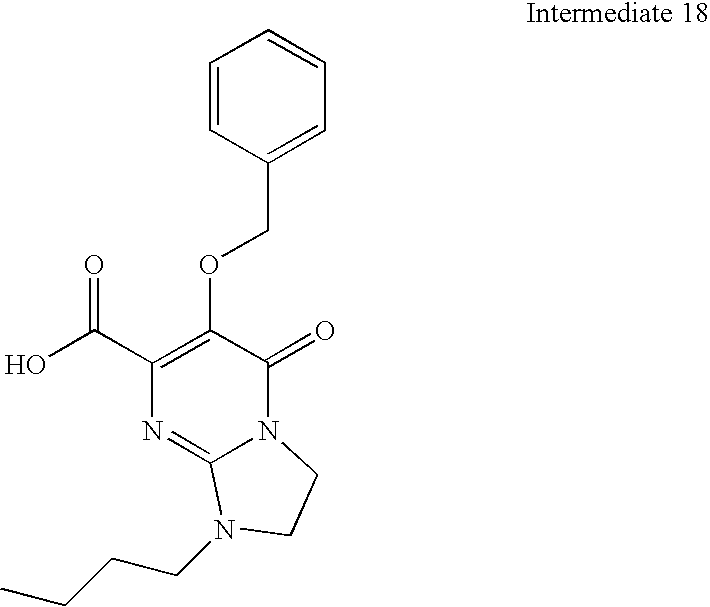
OC(C1=C(OCC2=CC=CC=C2)C(=O)N2C(=N1)N(CCCC)CC2)=O
